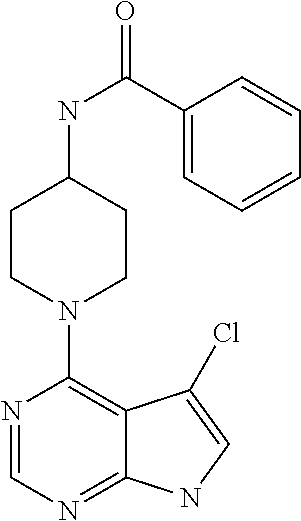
O=C(C1=CC=CC=C1)NC1CCN(C2=C3C(=NC=N2)NC=C3Cl)CC1
